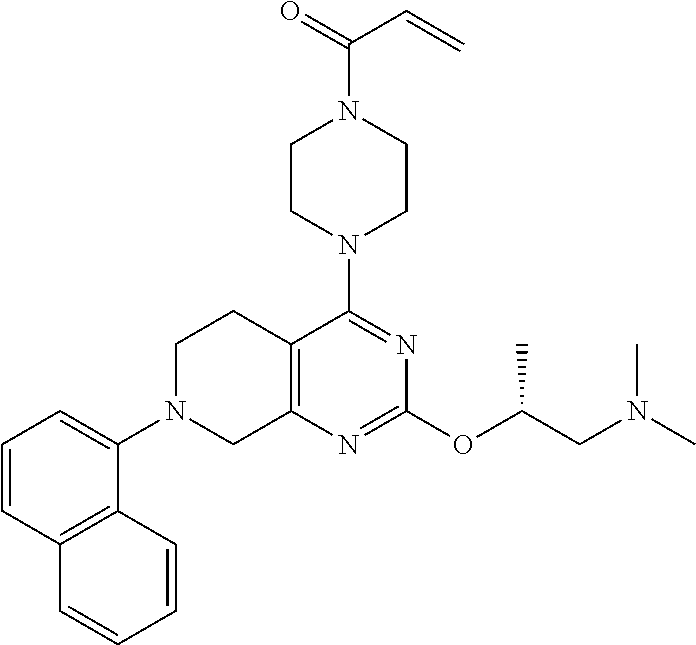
C12=C(N=C(OC(CN(C)C)C)N=C1N1CCN(C(=O)C=C)CC1)CN(C1=CC=CC3=C1C=CC=C3)CC2
